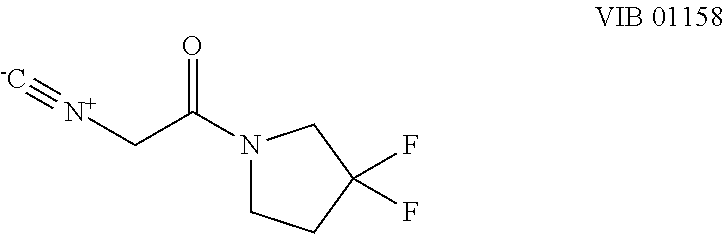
N1(C(C[N+]#[-C])=O)CCC(F)(F)C1
